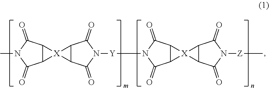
C12C(C(=O)N([Y]N3C(=O)C4C(C3=O)[X]43C4C3C(=O)N([Z]C)C4=O)C1=O)[X]21C2C1C(=O)N(C)C2=O
